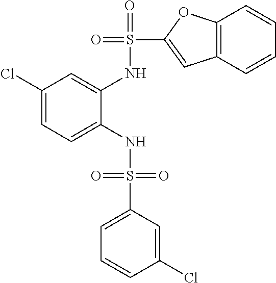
C1(Cl)=CC=C(NS(=O)(=O)C2=CC=CC(Cl)=C2)C(NS(=O)(C2=CC3=C(O2)C=CC=C3)=O)=C1
